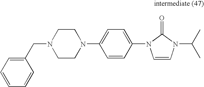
C1N(CC2=CC=CC=C2)CCN(C2=CC=C(N3C=CN(C(C)C)C3=O)C=C2)C1
